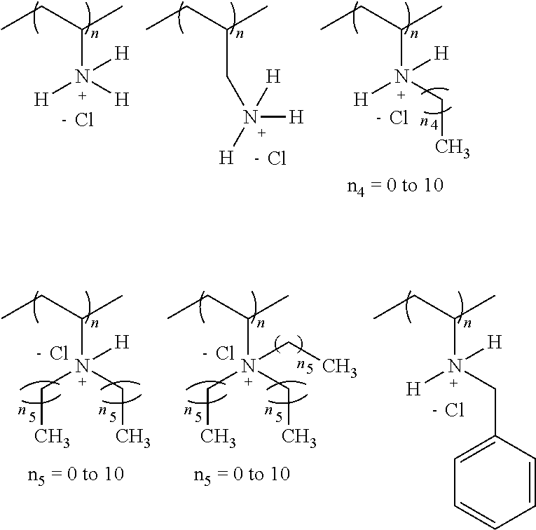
C(N([H])([H])[H])(CC)C.Cl.C(CN([H])([H])[H])(CC)C.Cl.C(N(CC)([H])[H])(CC)C.Cl.C(N(CC1=CC=CC=C1)([H])[H])(CC)C.Cl.C(N(CC)(CC)CC)(CC)C.Cl.C(N(CC)(CC)[H])(CC)C.Cl
